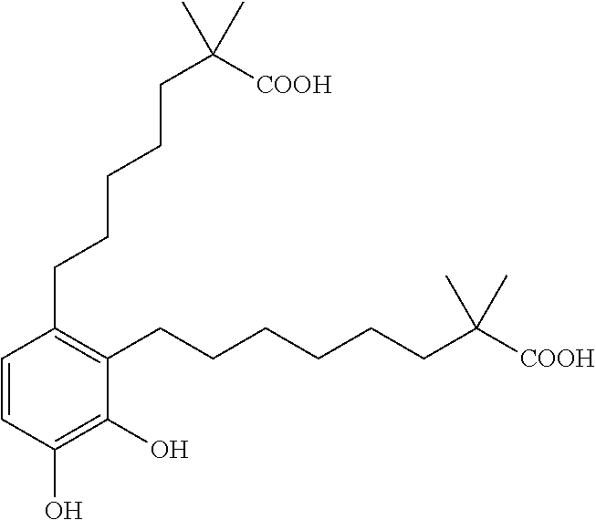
C1=CC(O)=C(O)C(CCCCCCC([COOH])(C)C)=C1CCCCCC([COOH])(C)C
